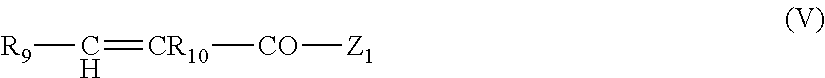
[CO]([Z1])[CR10]=C[R9]
